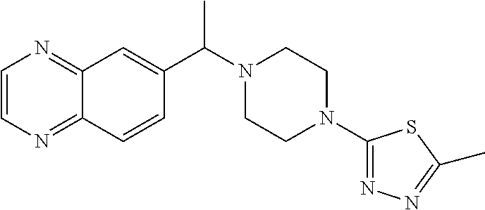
C12=NC=CN=C1C=CC(C(N1CCN(C3=NN=C(C)S3)CC1)C)=C2
